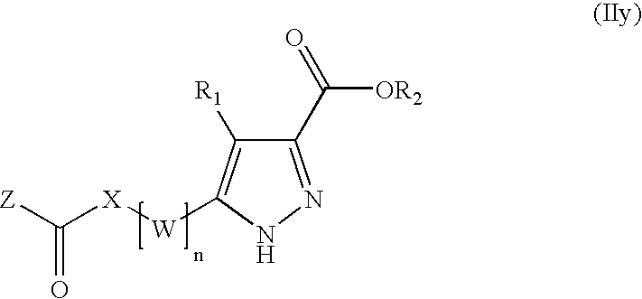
C1(C(=O)[OR2])=NNC([W][X]C([Z])=O)=C1[R1]
